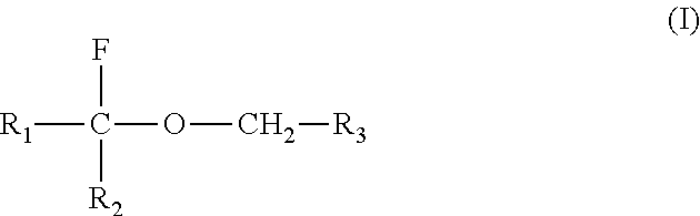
[R1]C(F)([R2])OC[R3]
